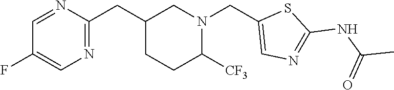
C1(F)=CN=C(CC2CCC([CF3])N(CC3=CN=C(NC(C)=O)S3)C2)N=C1
